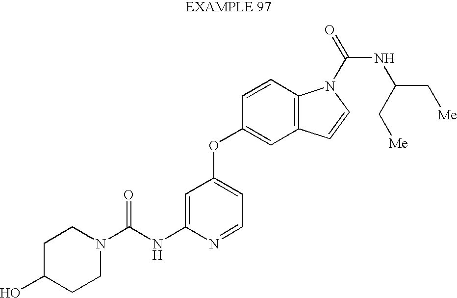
C1C(O)CCN(C(NC2=CC(OC3=CC4=C(C=C3)N(C(NC(C[Me])C[Me])=O)C=C4)=CC=N2)=O)C1
